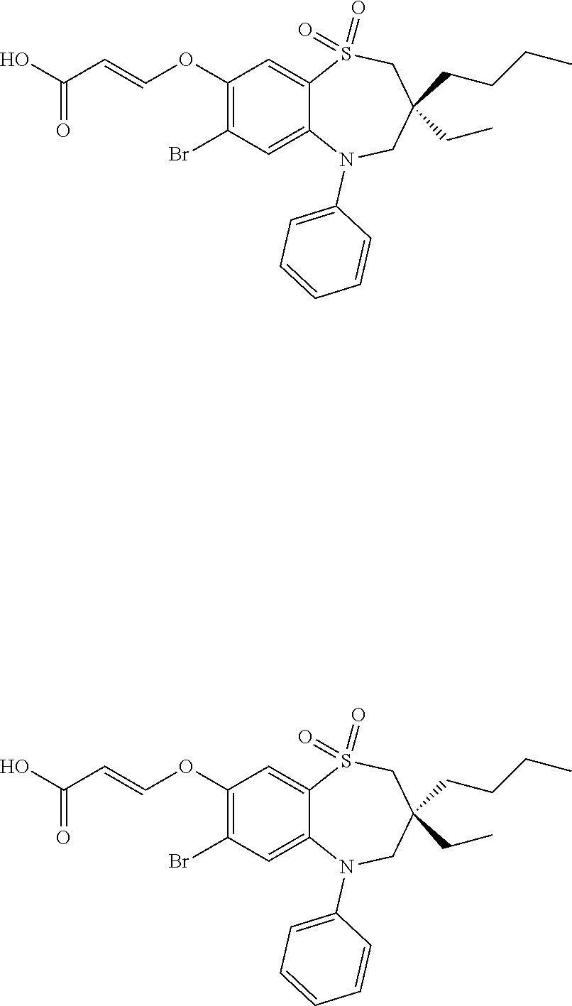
OC(=O)C=COC1=C(Br)C=C2C(=C1)S(=O)(=O)CC(CC)(CCCC)CN2C1=CC=CC=C1.OC(=O)C=COC1=C(Br)C=C2C(=C1)S(=O)(=O)CC(CC)(CCCC)CN2C1=CC=CC=C1
